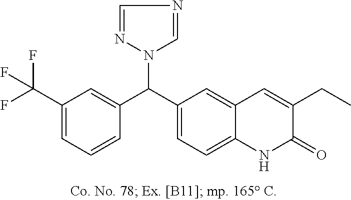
FC(C1=CC=CC(C(C2=CC=C3C(=C2)C=C(CC)C(=O)N3)N2C=NC=N2)=C1)(F)F
